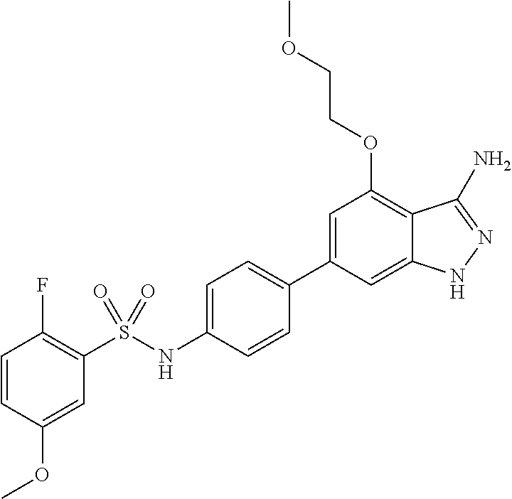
C1=CC(OC)=CC(S(NC2=CC=C(C3=CC(OCCOC)=C4C(=C3)NN=C4N)C=C2)(=O)=O)=C1F
